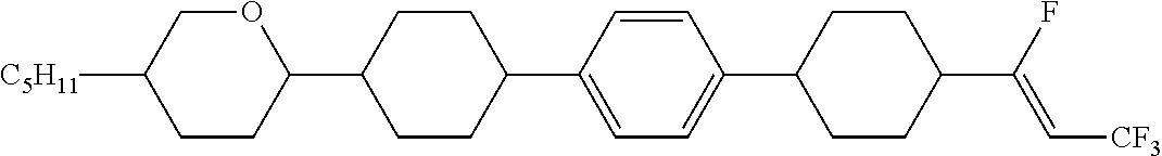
C1CC(C2CCC(C3=CC=C(C4CCC(C(F)=C[CF3])CC4)C=C3)CC2)OCC1[C5H11]
